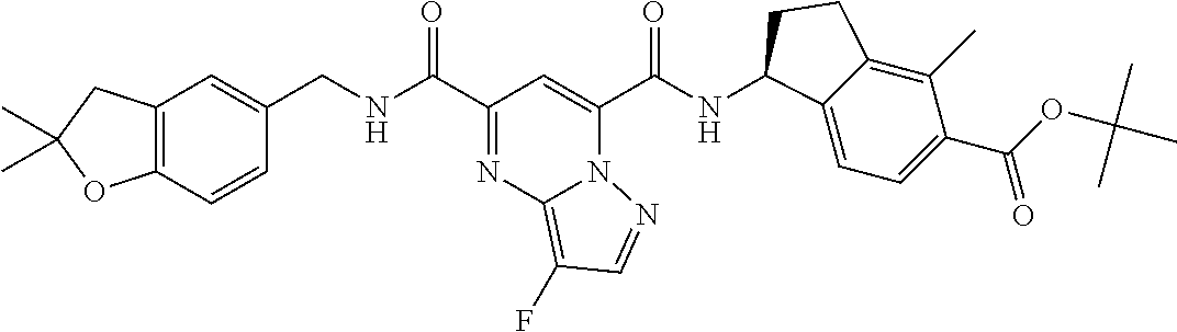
N1=C(C(=O)NCC2=CC3=C(C=C2)OC(C)(C)C3)C=C(C(=O)NC2C3=CC=C(C(OC(C)(C)C)=O)C(C)=C3CC2)N2C1=C(F)C=N2
